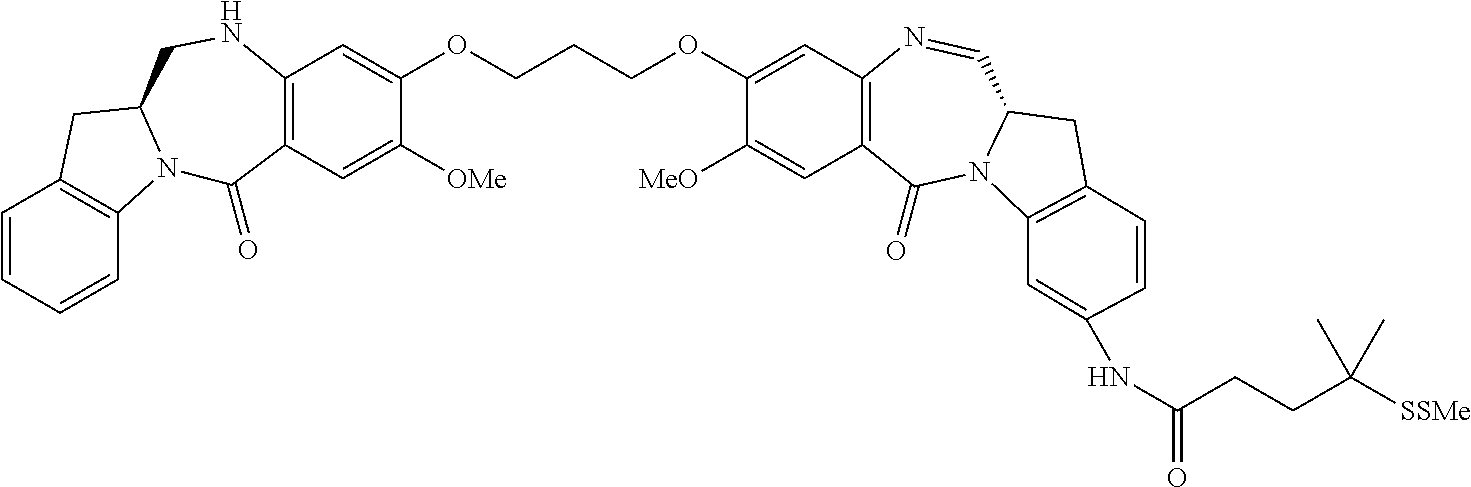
C1=CC=CC2=C1CC1N2C(=O)C2=C(NC1)C=C(OCCCOC1=CC3=C(C=C1[MeO])C(=O)N1C(C=N3)CC3=C1C=C(NC(=O)CCC([SSMe])(C)C)C=C3)C([OMe])=C2
